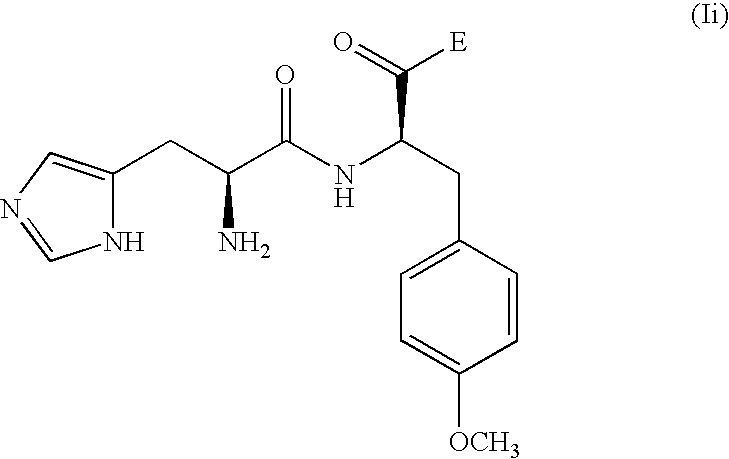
C1=CC(CC(NC(C(CC2=CN=CN2)N)=O)C(=O)[E])=CC=C1[OCH3]
